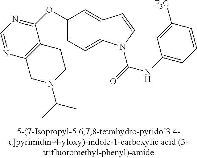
C1(OC2=NC=NC3=C2CCN(C(C)C)C3)=CC=C2C(=C1)C=CN2C(=O)NC1=CC=CC([CF3])=C1
